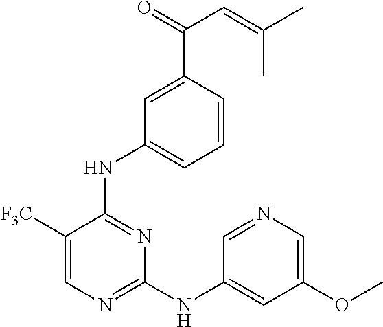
N(C1=NC(NC2=CC(OC)=CN=C2)=NC=C1[F3C])C1=CC=CC(C(=O)C=C(C)C)=C1
